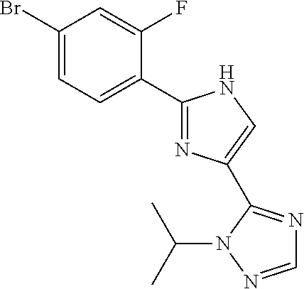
C1(Br)=CC=C(C2=NC(C3=NC=NN3C(C)C)=CN2)C(F)=C1
